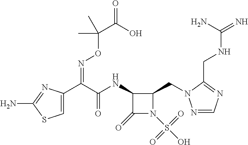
C1=C(C(C(NC2C(=O)N(S(O)(=O)=O)C2CN2N=CN=C2CNC(=N)N)=O)=NOC(C(=O)O)(C)C)N=C(N)S1
